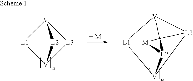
[V]12[L1][V]([L3]1)[L2]2.[V]12[L1]3[V]4[L3]1C21[M]3[L2]41
